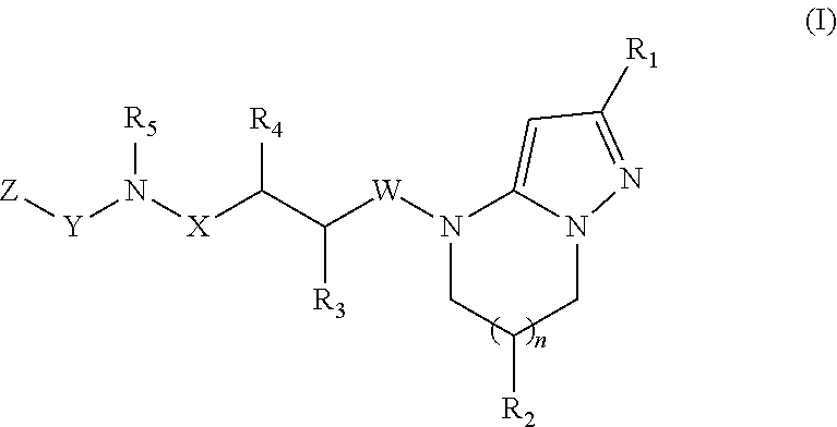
[Y]([Z])N([X]C(C([W]N1CC([R2])CN2C1=CC([R1])=N2)[R3])[R4])[R5]
